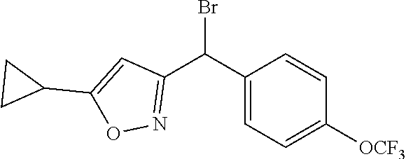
C1(C(Br)C2=CC=C([OCF3])C=C2)=NOC(C2CC2)=C1
